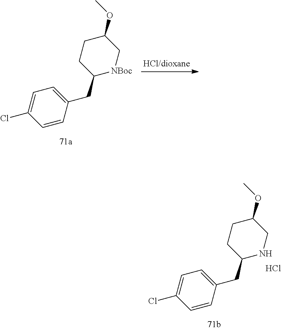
C1(CC2=CC=C(Cl)C=C2)[NBoc]CC(OC)CC1.C1(CC2=CC=C(Cl)C=C2)NCC(OC)CC1.Cl
